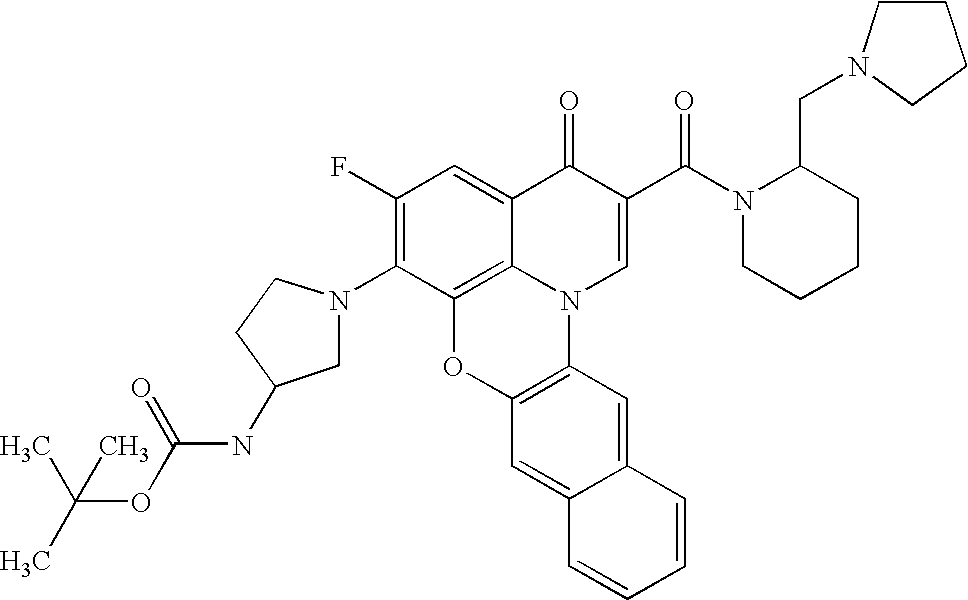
C1(F)=C(N2CC(NC(=O)OC(C)(C)C)CC2)C2=C3C(=C1)C(=O)C(C(N1CCCCC1CN1CCCC1)=O)=CN3C1=C(O2)C=C2C(=C1)C=CC=C2
